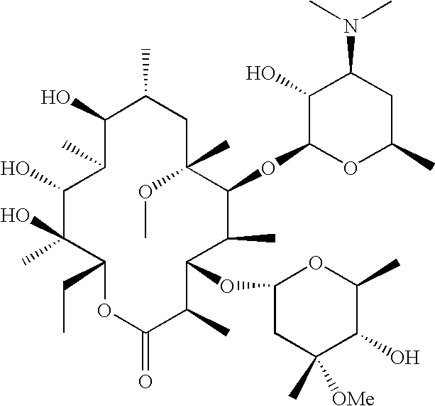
C1(O)C(C)C(O)C(O)(C)C(CC)OC(=O)C(C)C(OC2CC(C)([OMe])C(O)C(C)O2)C(C)C(OC2OC(C)CC(N(C)C)C2O)C(C)(OC)CC1C
